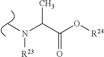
C(C(O[R24])=O)(N(C)[R23])C
